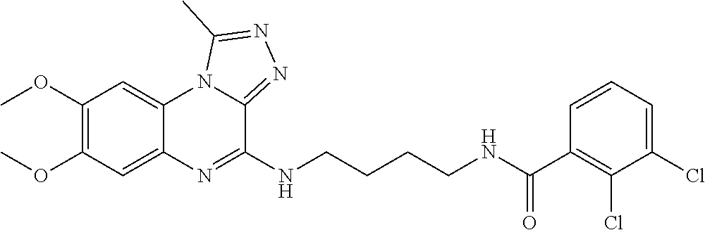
C1(OC)=C(OC)C=C2C(=C1)N1C(=NN=C1C)C(NCCCCNC(C1=C(Cl)C(Cl)=CC=C1)=O)=N2
